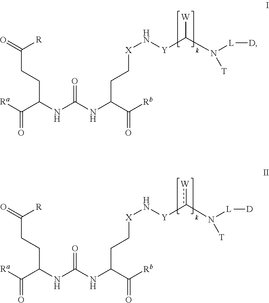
C([R])(=O)CCC(NC(NC(C([Rb])=O)CC[X]N[Y]C(N([L][D])[T])[W])=O)C([Ra])=O.C([R])(=O)CCC(NC(NC(C([Rb])=O)CC[X]N[Y]c(N([L][D])[T])[W])=O)C([Ra])=O
